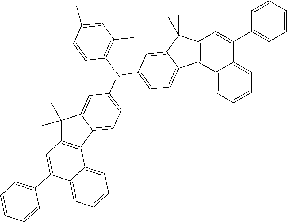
C1=CC=CC(C2=CC3=C(C4=CC=CC=C24)C2=CC=C(N(C4=C(C)C=C(C)C=C4)C4=CC=C5C(=C4)C(C)(C)C4=C5C5=CC=CC=C5C(C5=CC=CC=C5)=C4)C=C2C3(C)C)=C1
